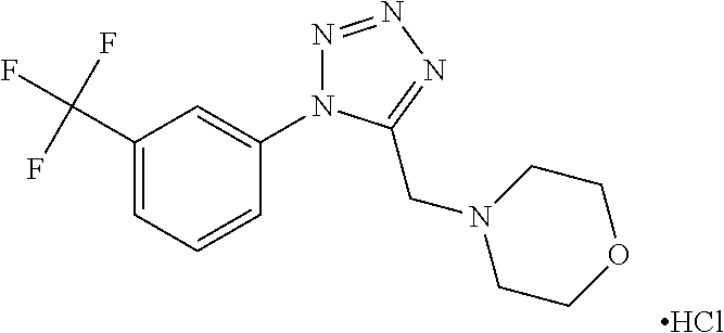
C1(C(F)(F)F)=CC=CC(N2N=NN=C2CN2CCOCC2)=C1.Cl
